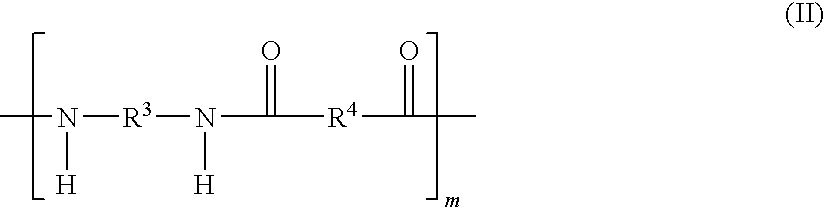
CN([R3]N([H])C(=O)[R4]C(=O)C)[H]
